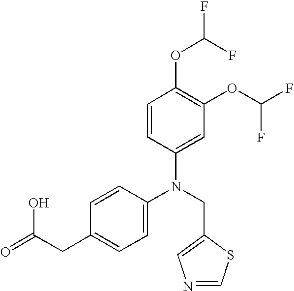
N(CC1=CN=CS1)(C1=CC=C(CC(O)=O)C=C1)C1=CC(OC(F)F)=C(OC(F)F)C=C1
